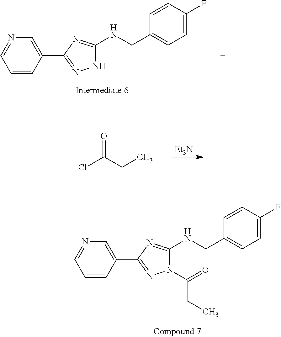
C1=CC(C2=NN(C(=O)CC)C(NCC3=CC=C(F)C=C3)=N2)=CN=C1.C1=CC(C2=NNC(NCC3=CC=C(F)C=C3)=N2)=CN=C1.[Et3N].ClC(CC)=O
